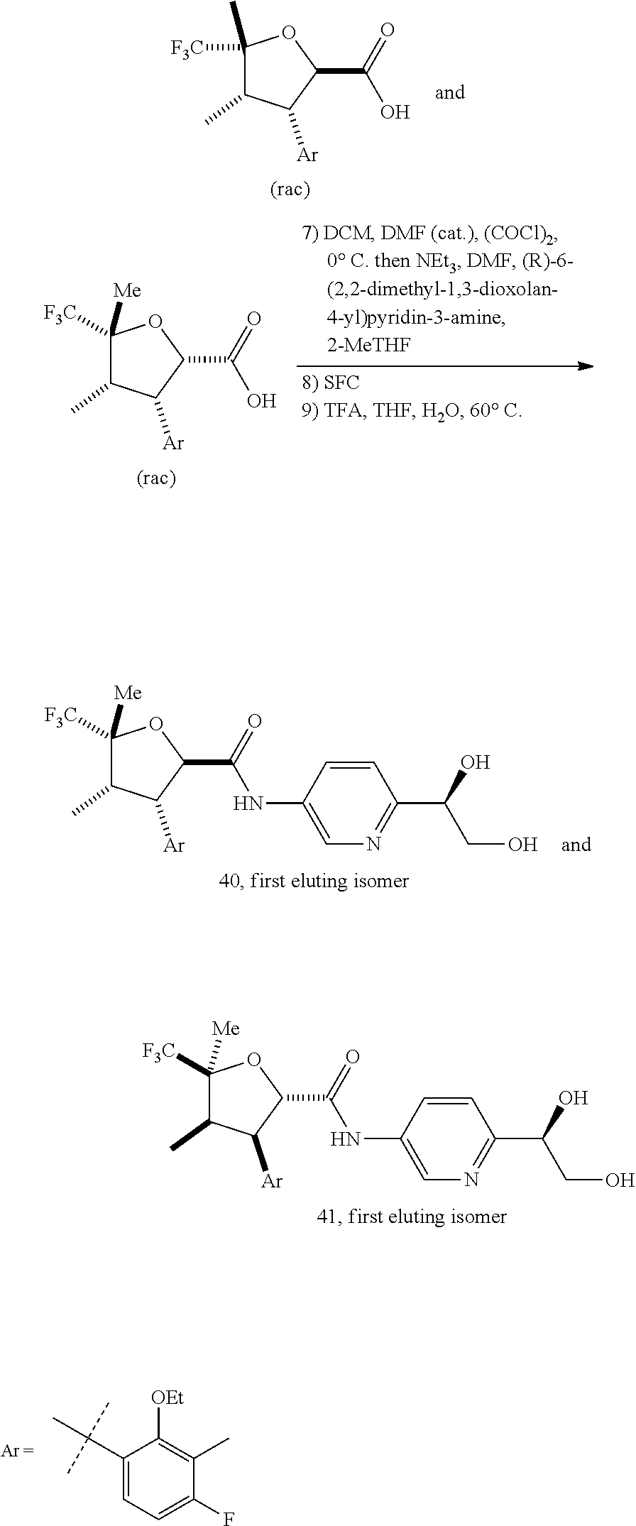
C1([F3C])([Me])C(C)C([Ar])C(C(NC2=CN=C(C(O)CO)C=C2)=O)O1.C1([F3C])([Me])C(C)C([Ar])C(C(NC2=CN=C(C(O)CO)C=C2)=O)O1.C1(C)([F3C])C(C)C([Ar])C(C(=O)O)O1.C1([Me])([F3C])C(C)C([Ar])C(C(=O)O)O1.C1(C(C)(C)C)=CC=C(F)C(C)=C1[OEt]
